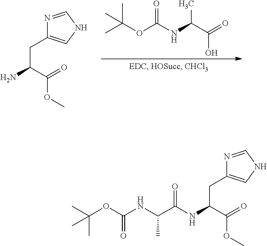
CC(OC(NC(C(=O)O)C)=O)(C)C.N1=CNC=C1CC(N)C(=O)OC.C(NC(C(=O)OC)CC1=CNC=N1)(C(NC(OC(C)(C)C)=O)C)=O
